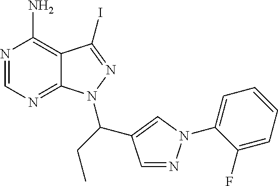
N1=CN=C2C(=C1N)C(I)=NN2C(CC)C1=CN(C2=CC=CC=C2F)N=C1
